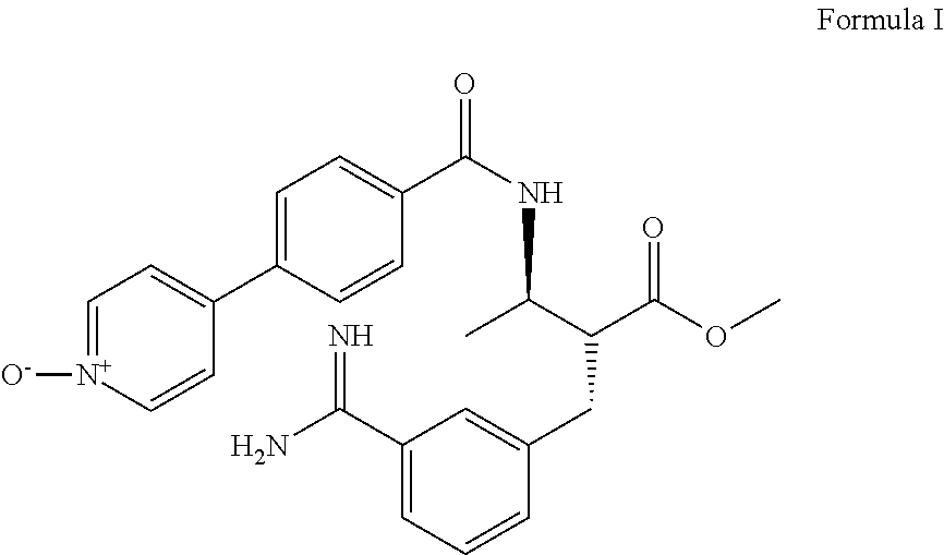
C1=C(C2=CC=[N+]([O-])C=C2)C=CC(C(NC(C(C(OC)=O)CC2=CC(C(N)=N)=CC=C2)C)=O)=C1
